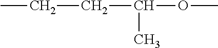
C(CC(OC)C)C
